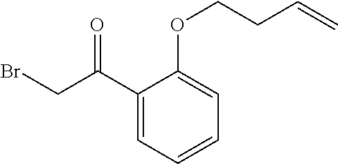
C1(C(CBr)=O)=CC=CC=C1OCCC=C
